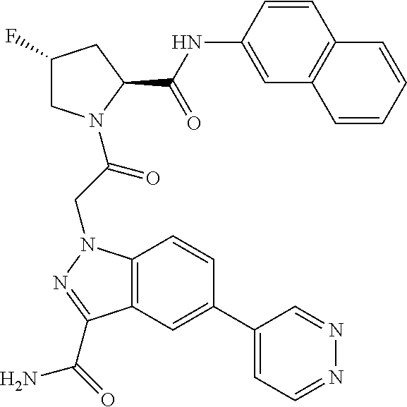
C1(F)CN(C(CN2C3=C(C=C(C4=CC=NN=C4)C=C3)C(C(N)=O)=N2)=O)C(C(NC2=CC3=C(C=C2)C=CC=C3)=O)C1
